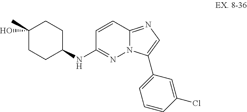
C1=CC2=NC=C(C3=CC=CC(Cl)=C3)N2N=C1NC1CCC(C)(O)CC1
